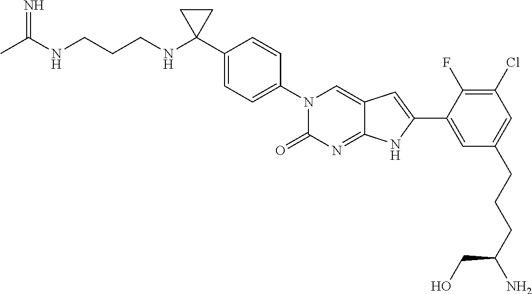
CC(NCCCNC1(C2=CC=C(N3C(=O)N=C4C(=C3)C=C(C3=CC(CCCC(N)CO)=CC(Cl)=C3F)N4)C=C2)CC1)=N
